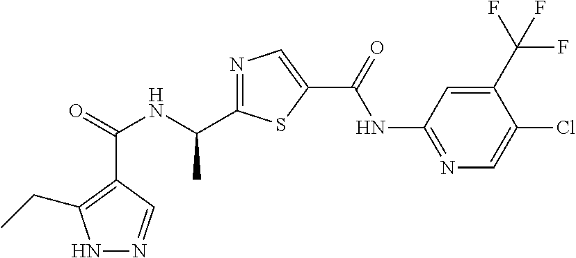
C(=O)(NC(C1=NC=C(C(NC2=NC=C(Cl)C(C(F)(F)F)=C2)=O)S1)C)C1=C(CC)NN=C1
